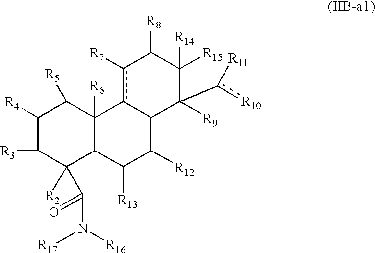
C1([R4])C([R3])C([R2])(C(N([R16])[R17])=O)C2C([R6])(C1[R5])c1c([R7])C([R8])C([R15])([R14])C(c([R10])[R11])([R9])C1C([R12])C2[R13]
